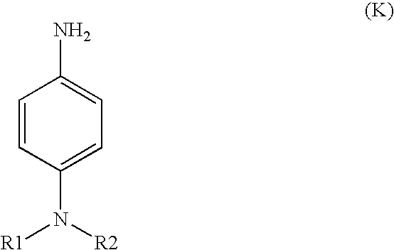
C1=CC(N([R1])[R2])=CC=C1N
